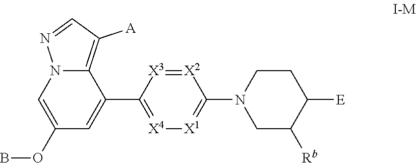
C1=C(OB)C=C(C2=[X4][X1]=C(N3CC([Rb])C([E])CC3)[X2]=[X3]2)C2=C([A])C=NN12
